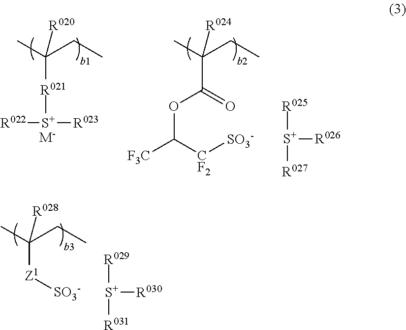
CC(CC)([R021][S+]([R023])[R022])[R020].[M-].CC(CC)(C(OC([CF2][SO3-])[F3C])=O)[R024].[R025][S+]([R027])[R026].CC(CC)([Z1][SO3-])[R028].[R029][S+]([R031])[R030]
